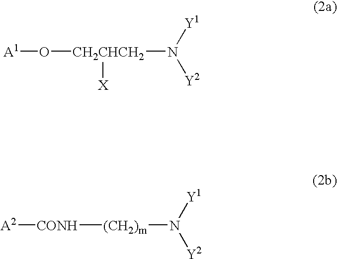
[A1]O[CH2CHCH2](N([Y2])[Y1])[X].[A2][CONH][(CH2)m]N([Y2])[Y1]
